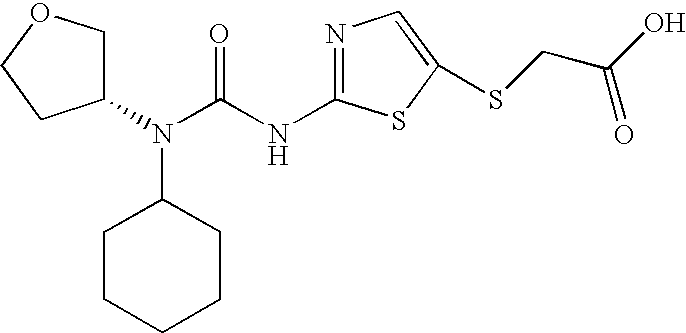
C1C(N(C(=O)NC2=NC=C(SCC(O)=O)S2)C2CCCCC2)CCO1
